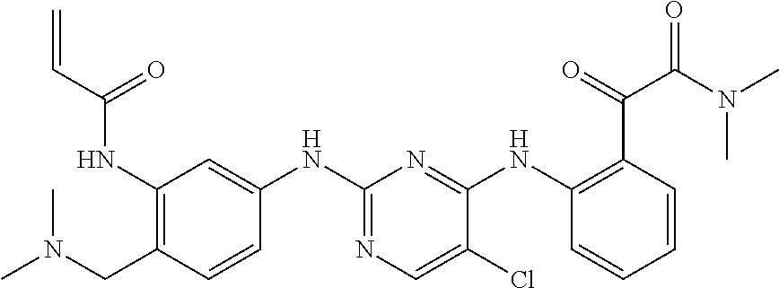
C1(NC(C=C)=O)=C(CN(C)C)C=CC(NC2=NC=C(Cl)C(NC3=C(C(=O)C(N(C)C)=O)C=CC=C3)=N2)=C1
